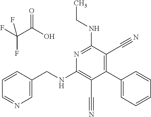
C1(C2=CC=CC=C2)=C(C#N)C(NCC)=NC(NCC2=CN=CC=C2)=C1C#N.FC(C(O)=O)(F)F
